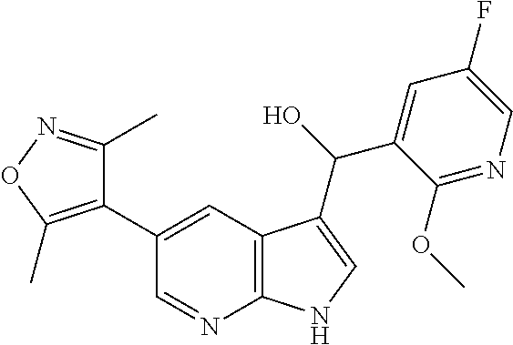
C1(C2=CC3=C(N=C2)NC=C3C(C2=CC(F)=CN=C2OC)O)=C(C)ON=C1C
